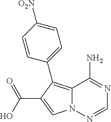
C12=C(C3=CC=C([O2N])C=C3)C(C(O)=O)=CN1N=CN=C2N
